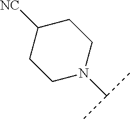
C1CN(C(C)C)CCC1[NC]
